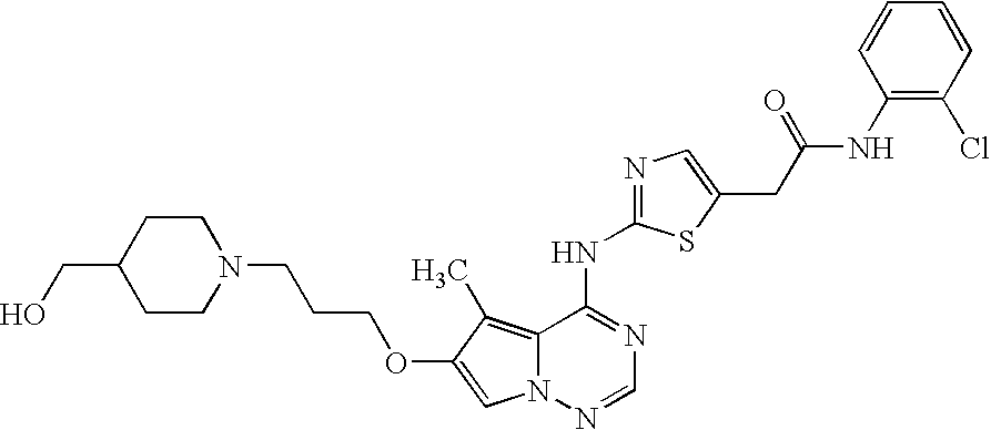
C12=C(C)C(OCCCN3CCC(CO)CC3)=CN1N=CN=C2NC1=NC=C(CC(NC2=C(Cl)C=CC=C2)=O)S1
